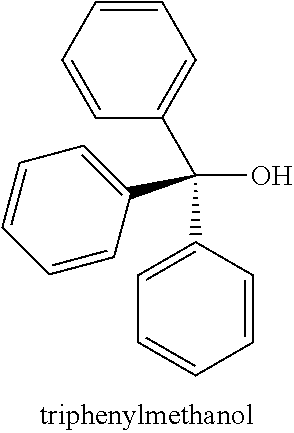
OC(C1=CC=CC=C1)(C1=CC=CC=C1)C1=CC=CC=C1
